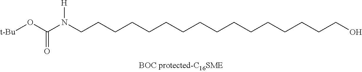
[t-Bu]OC(N(CCCCCCCCCCCCCCCCO)[H])=O
